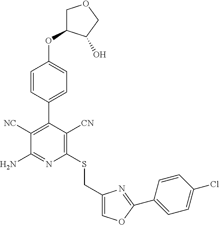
C1=CC(C2=C([NC])C(N)=NC(SCC3=COC(C4=CC=C(Cl)C=C4)=N3)=C2[CN])=CC=C1OC1COCC1O
